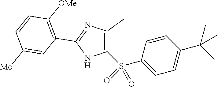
C1(S(C2=CC=C(C(C)(C)C)C=C2)(=O)=O)=C(C)N=C(C2=C([OMe])C=CC([Me])=C2)N1
